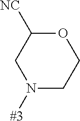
C1N([#3])CC([NC])OC1
